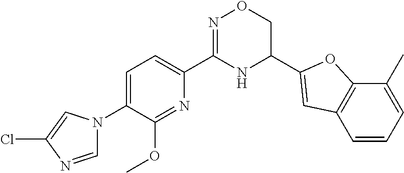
C1=C(N2C=NC(Cl)=C2)C(OC)=NC(C2=NOCC(C3=CC4=C(C(C)=CC=C4)O3)N2)=C1
